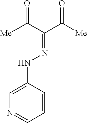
C1=C(NN=C(C([Me])=O)C([Me])=O)C=CC=N1
